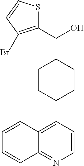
C1=CC(C2CCC(C(C3=C(Br)C=CS3)O)CC2)=C2C(=N1)C=CC=C2
